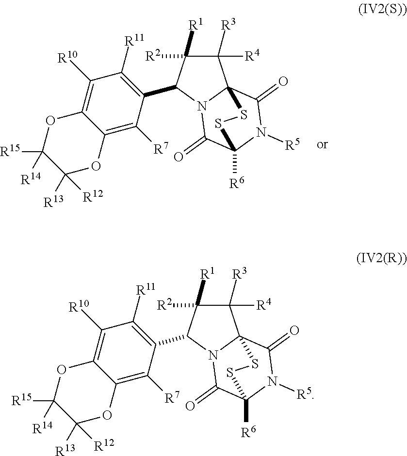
C1([R3])([R4])C([R2])([R1])C(C2=C([R11])C([R10])=C3C(=C2[R7])OC([R13])([R12])C([R15])([R14])O3)N2C13C(=O)N([R5])C([R6])(C2=O)SS3.C1([R3])([R4])C([R2])([R1])C(C2=C([R11])C([R10])=C3C(=C2[R7])OC([R13])([R12])C([R15])([R14])O3)N2C(=O)C3([R6])N([R5])C(=O)C12SS3
